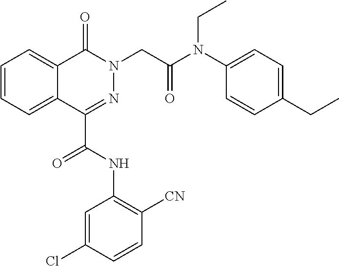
C1(C(NC2=C([CN])C=CC(Cl)=C2)=O)=NN(CC(N(C2=CC=C(CC)C=C2)CC)=O)C(=O)C2=CC=CC=C12
